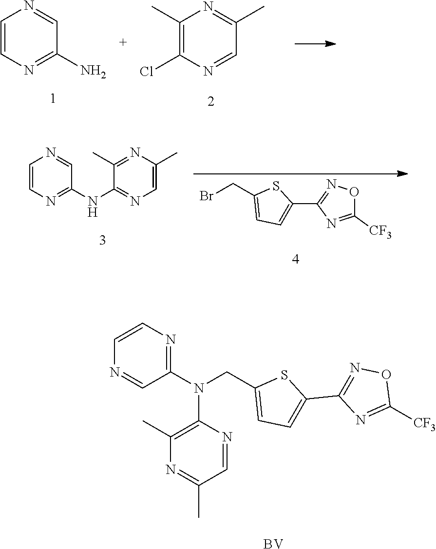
C1=CN=C(N)C=N1.C1(C)=C(Cl)N=CC(C)=N1.N1=CC(N(CC2=CC=C(C3=NOC([CF3])=N3)S2)C2=C(C)N=C(C)C=N2)=NC=C1.[BV].C1=CN=C(NC2=NC=C(C)N=C2C)C=N1.BrCC1=CC=C(C2=NOC([CF3])=N2)S1
